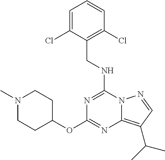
C(NC1=NC(OC2CCN(C)CC2)=NC2=C(C(C)C)C=NN12)C1=C(Cl)C=CC=C1Cl
